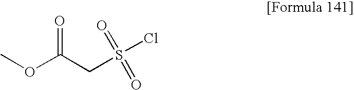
COC(CS(=O)(=O)Cl)=O
